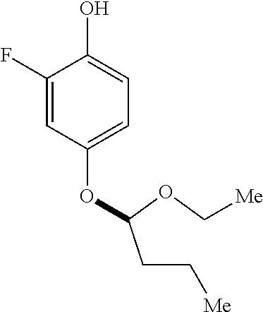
C1(F)=CC(OC(CC[Me])OC[Me])=CC=C1O
